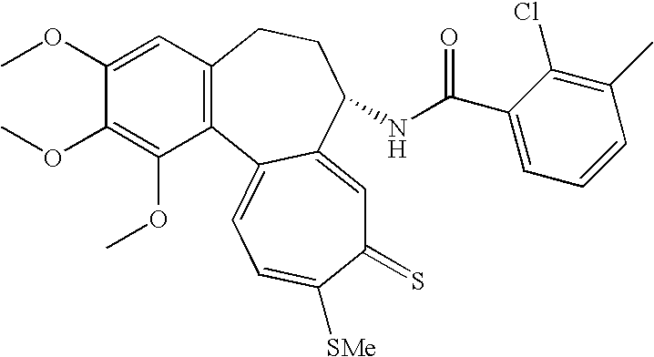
C1(OC)=CC2=C(C(OC)=C1OC)C1=CC=C([SMe])C(=S)C=C1C(NC(C1=CC=CC(C)=C1Cl)=O)CC2
